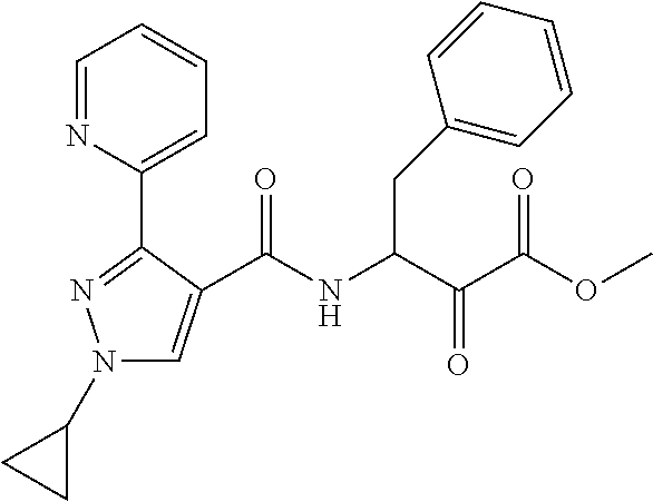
N1(C2CC2)C=C(C(NC(C(C(=O)OC)=O)CC2=CC=CC=C2)=O)C(C2=CC=CC=N2)=N1
